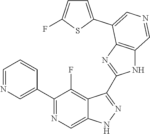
C1(C2=CN=CC=C2)=NC=C2C(=C1F)C(C1=NC3=C(N1)C=NC=C3C1=CC=C(F)S1)=NN2
